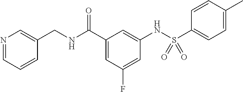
N1=CC=CC(CNC(C2=CC(F)=CC(NS(C3=CC=C(C)C=C3)(=O)=O)=C2)=O)=C1
